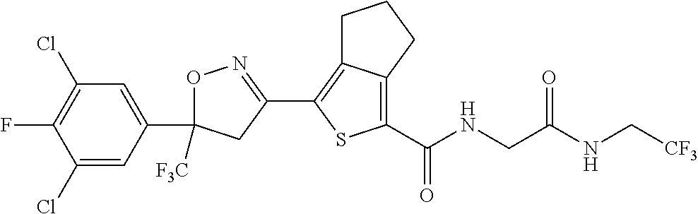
O1C(C2=CC(Cl)=C(F)C(Cl)=C2)([F3C])CC(C2=C3C(=C(C(=O)NCC(NC[CF3])=O)S2)CCC3)=N1
